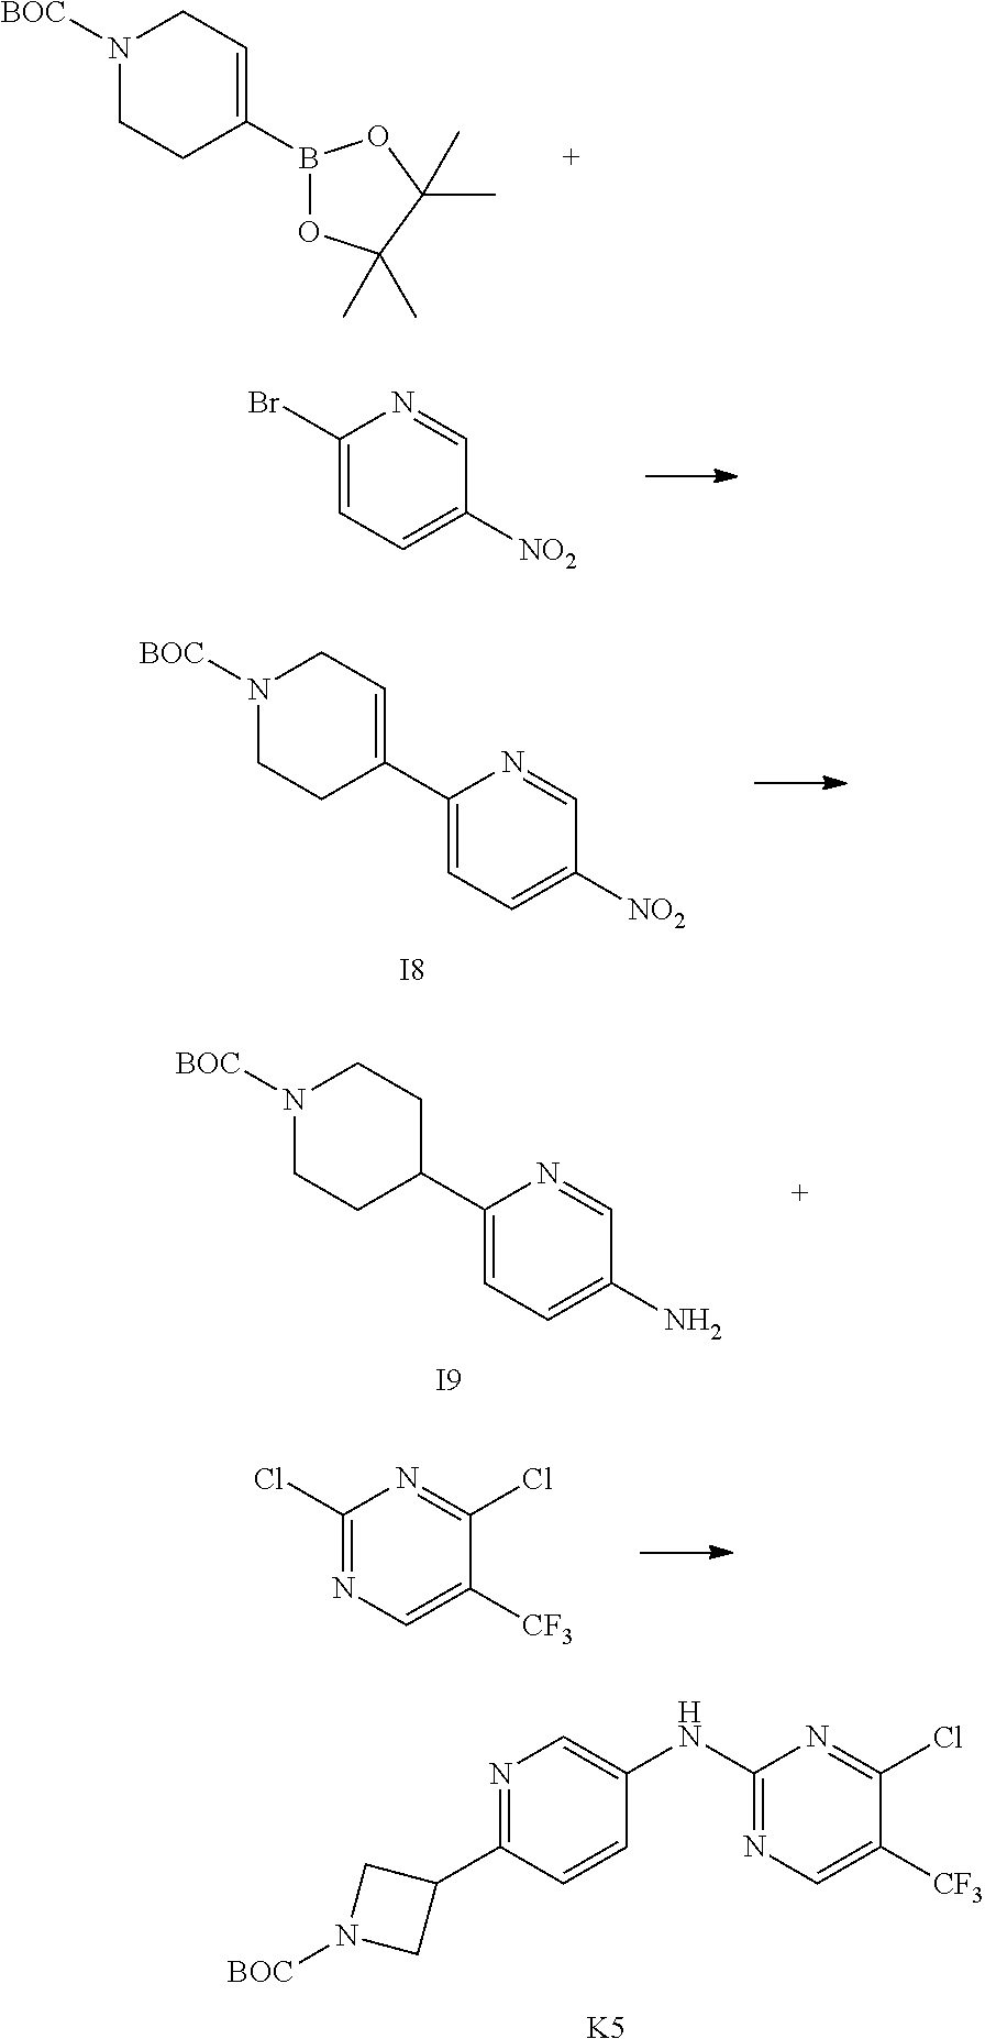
N1=C(C2CN([BOC])C2)C=CC(NC2=NC=C([CF3])C(Cl)=N2)=C1.[K5].C1(Cl)=NC=C([CF3])C(Cl)=N1.N1([BOC])CCC(C2=CC=C(N)C=N2)CC1.[I9].N1([BOC])CCC(C2=CC=C([NO2])C=N2)=CC1.[I8].N1([BOC])CCC(B2OC(C)(C)C(C)(C)O2)=CC1.BrC1=CC=C([NO2])C=N1
